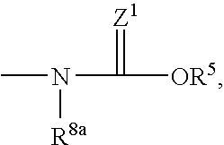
N(C([OR5])=[Z1])(C)[R8a]
